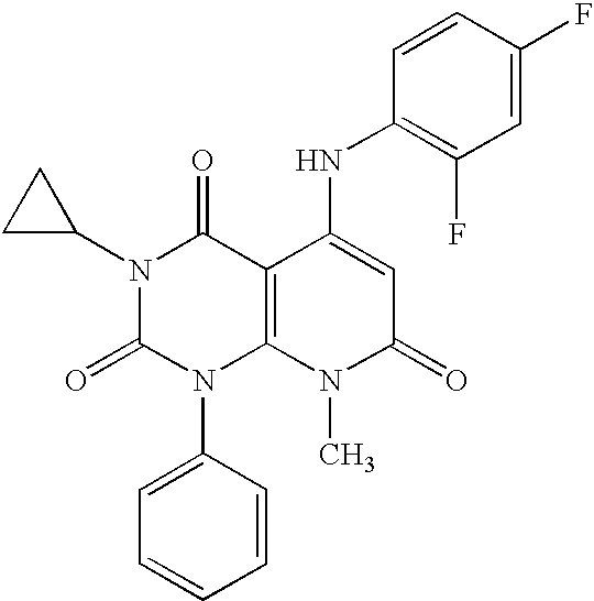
N1(C2CC2)C(=O)N(C2=CC=CC=C2)C2=C(C1=O)C(NC1=C(F)C=C(F)C=C1)=CC(=O)N2C
